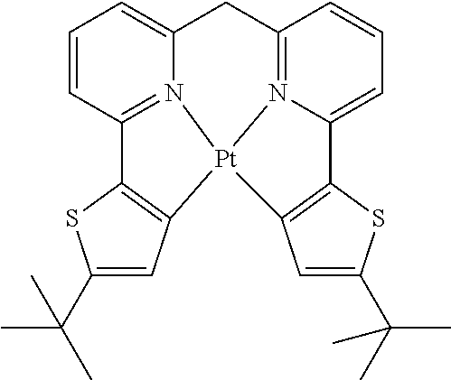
C1=C(C(C)(C)C)SC2=C1[Pt]13N4=C2C=CC=C4CC2=N1C(=CC=C2)C1=C3C=C(C(C)(C)C)S1
